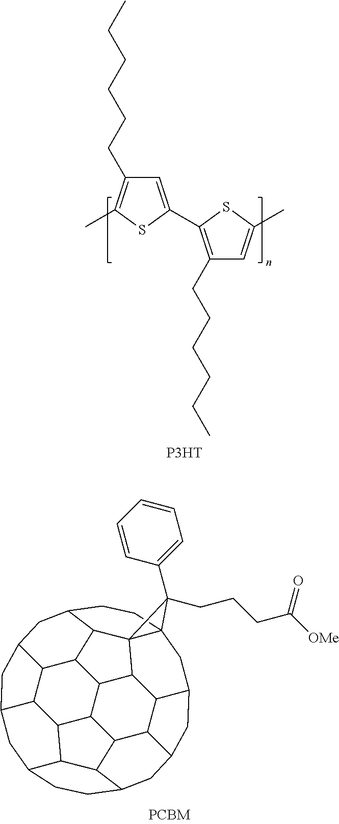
C12C3C4C5C6CC7C5C5C3C3C8C59C(C7)(CCC8CC5CC(C1C35)CC1C2C4C(C6)CC1)C9(C1=CC=CC=C1)CCCC([OMe])=O.C1(CCCCCC)=C(C2=CC(CCCCCC)=C(C)S2)SC(C)=C1.[P3HT]
